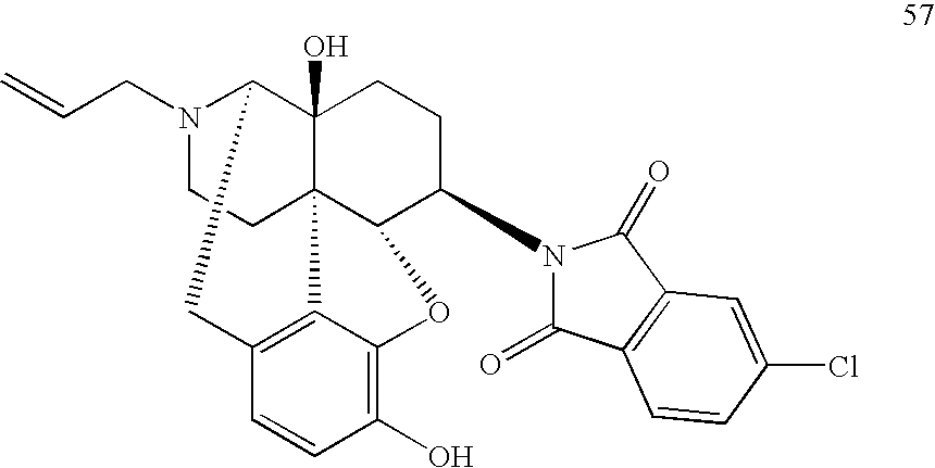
N1(CC=C)CCC23C4(O)C1CC1=C2C(=C(O)C=C1)OC3C(N1C(=O)C2=C(C1=O)C=C(Cl)C=C2)CC4
